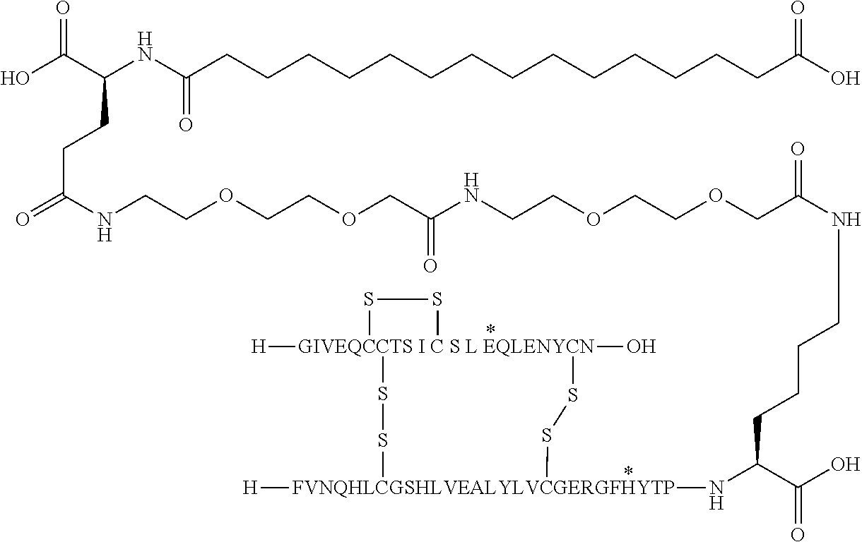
[GIVEQCCTS I C S L EQLENYCN]12([H])(O)(SS[FVNQHLCGSHLVEALYLVCGERGFHYTP]([H])(NC(C(O)=O)CCCCNC(COCCOCCNC(COCCOCCNC(=O)CCC(C(O)=O)NC(CCCCCCCCCCCCCCC(O)=O)=O)=O)=O)SS1)SS2
